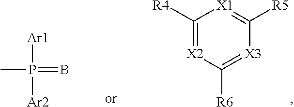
C1([R4])=[X2]C([R6])=[X3]C([R5])=[X1]1.CP(=B)([Ar1])[Ar2]
